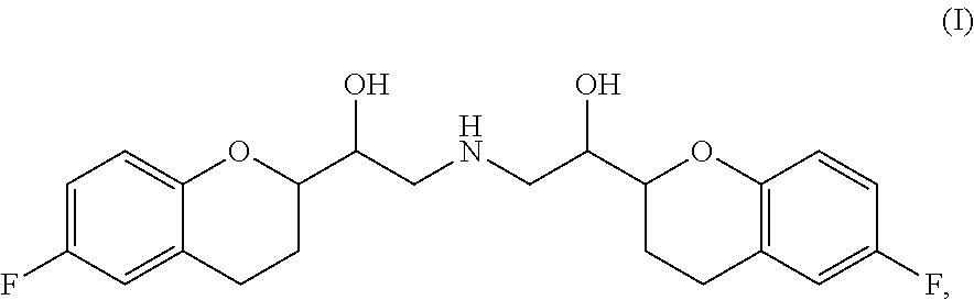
C1=C(F)C=C2C(=C1)OC(C(O)CNCC(O)C1CCC3=C(O1)C=CC(F)=C3)CC2
